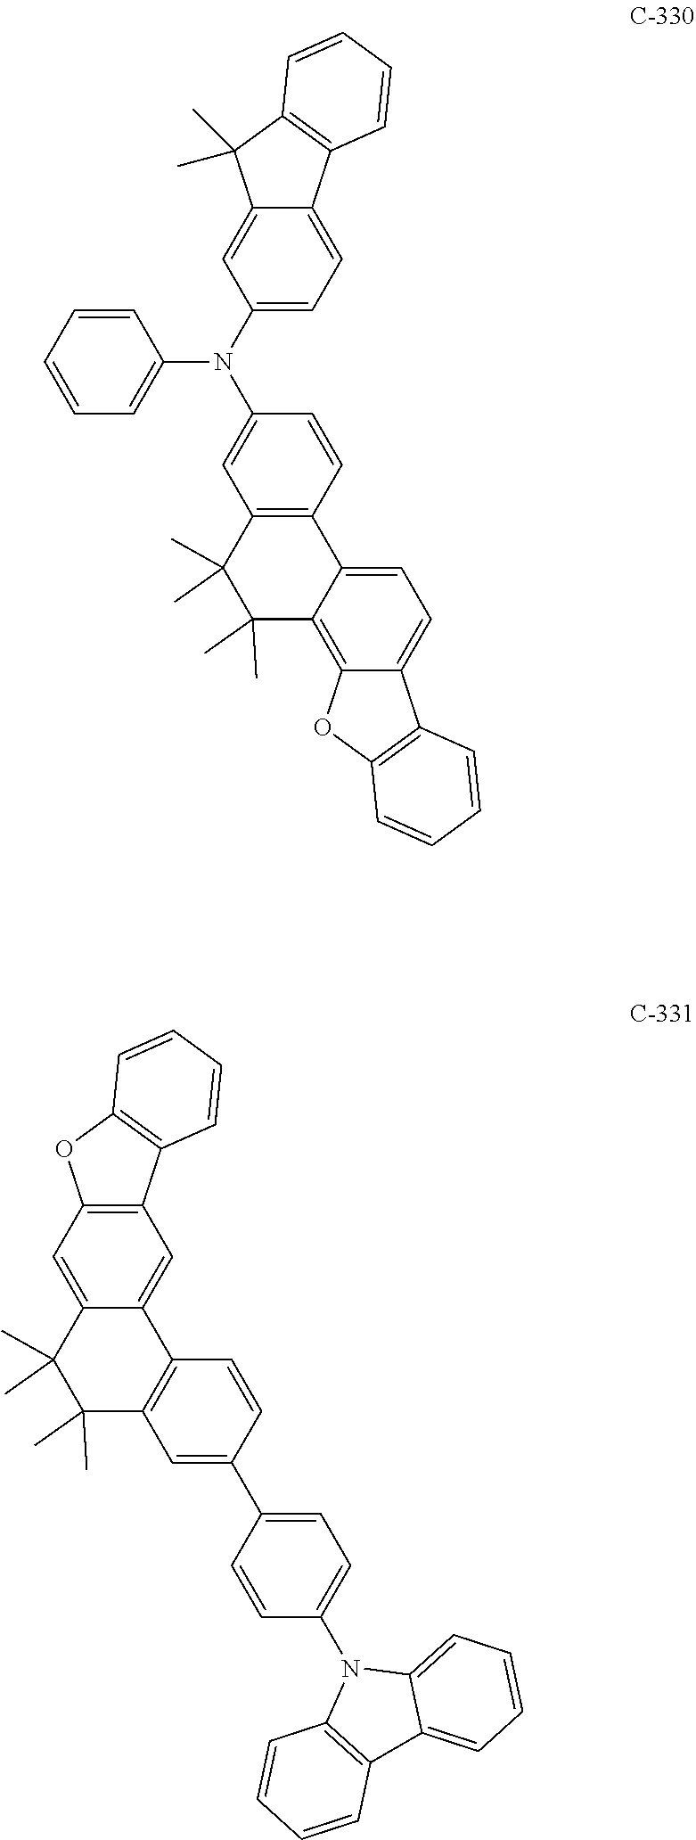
C1=CC2=C(C=C1N(C1=CC=C3C(=C1)C(C)(C)C1=C3C=CC=C1)C1=CC=CC=C1)C(C)(C)C(C)(C)C1=C3C(=CC=C21)C1=C(O3)C=CC=C1.C12=C(C=C3C(C)(C)C(C)(C)C4=C(C3=C1)C=CC(C1=CC=C(N3C5=C(C6=CC=CC=C36)C=CC=C5)C=C1)=C4)OC1=C2C=CC=C1
